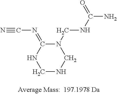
C1NCN(CNC(=O)N)C(=NC#N)N1
